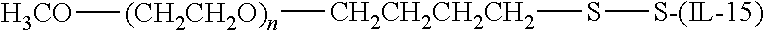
[S-(IL-15)]S[CH2CH2CH2CH2][(CH2CH2O)n][H3CO]
